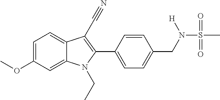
C1=C(OC)C=C2C(=C1)C(C#N)=C(C1=CC=C(CN(S(C)(=O)=O)[H])C=C1)N2CC
